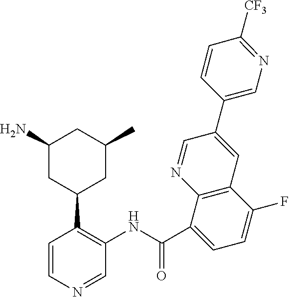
C1(N)CC(C2=C(NC(C3=CC=C(F)C4=C3N=CC(C3=CN=C([CF3])C=C3)=C4)=O)C=NC=C2)CC(C)C1
